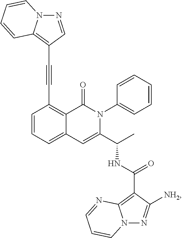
C1=CC=C2C(=C1C#CC1=C3N(N=C1)C=CC=C3)C(=O)N(C1=CC=CC=C1)C(C(C)NC(C1=C3N(N=C1[NH2])C=CC=N3)=O)=C2
